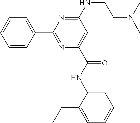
C1=CC(C2=NC(C(=O)NC3=CC=CC=C3CC)=CC(NCCN(C)C)=N2)=CC=C1
